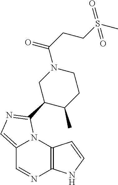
C12=CN=C(C3C(C)CCN(C(CCS(C)(=O)=O)=O)C3)N1C1=C(N=C2)NC=C1
